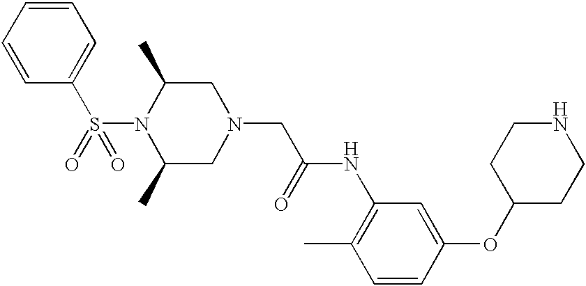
S(N1C(C)CN(CC(NC2=C(C)C=CC(OC3CCNCC3)=C2)=O)CC1C)(=O)(C1=CC=CC=C1)=O
